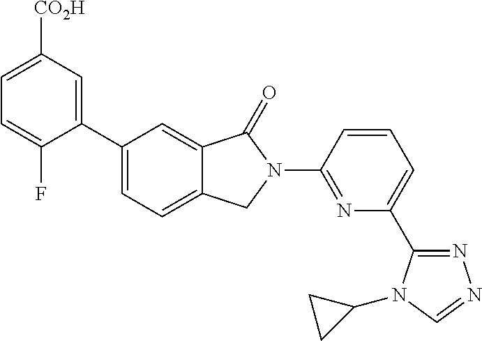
C1=C([CO2H])C=C(C2=CC=C3C(=C2)C(=O)N(C2=NC(C4=NN=CN4C4CC4)=CC=C2)C3)C(F)=C1
